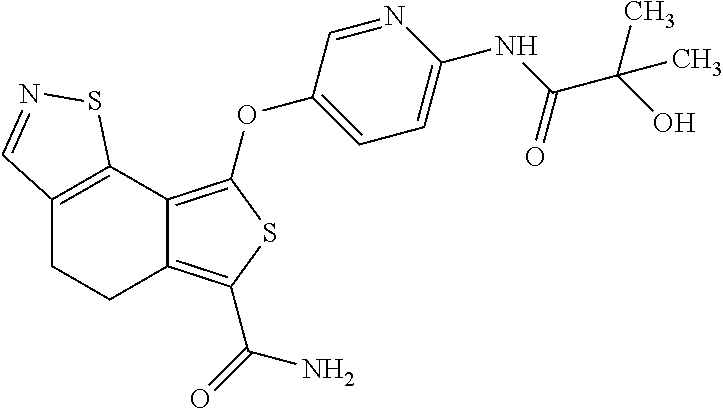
C12=C(OC3=CC=C(NC(C(O)(C)C)=O)N=C3)SC(C(=O)N)=C1CCC1=C2SN=C1
